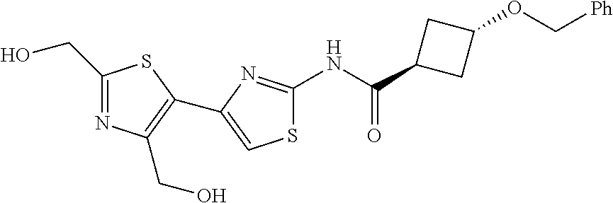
C1(CO)=NC(CO)=C(C2=CSC(NC(C3CC(OC[Ph])C3)=O)=N2)S1
